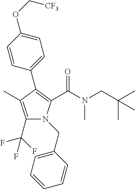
C1(C2=C(C(N(C)CC(C)(C)C)=O)N(CC3=CC=CC=C3)C(C(F)(F)F)=C2C)=CC=C(OC[CF3])C=C1
